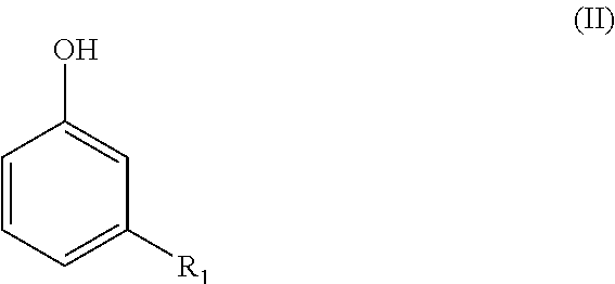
C1=CC=C([R1])C=C1O
